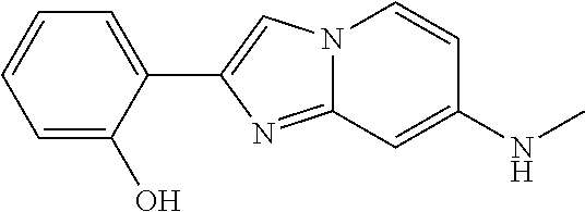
C1(C2=CN3C(=N2)C=C(NC)C=C3)=CC=CC=C1O
